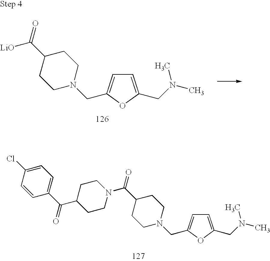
C1=C(CN(C)C)OC(CN2CCC(C([LiO])=O)CC2)=C1.C1=C(CN(C)C)OC(CN2CCC(C(N3CCC(C(C4=CC=C(Cl)C=C4)=O)CC3)=O)CC2)=C1
